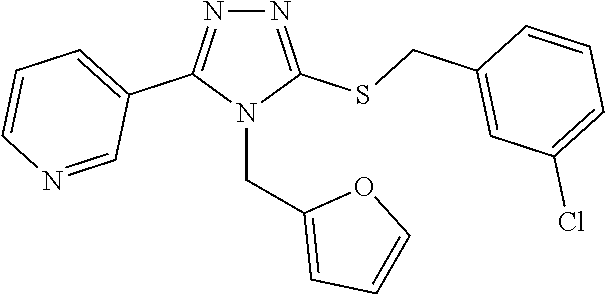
N1=C(SCC2=CC(Cl)=CC=C2)N(CC2=CC=CO2)C(C2=CC=CN=C2)=N1
